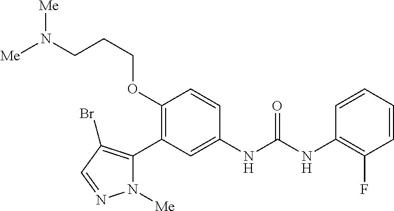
C1(OCCCN([Me])[Me])=C(C2=C(Br)C=NN2[Me])C=C(NC(=O)NC2=C(F)C=CC=C2)C=C1
